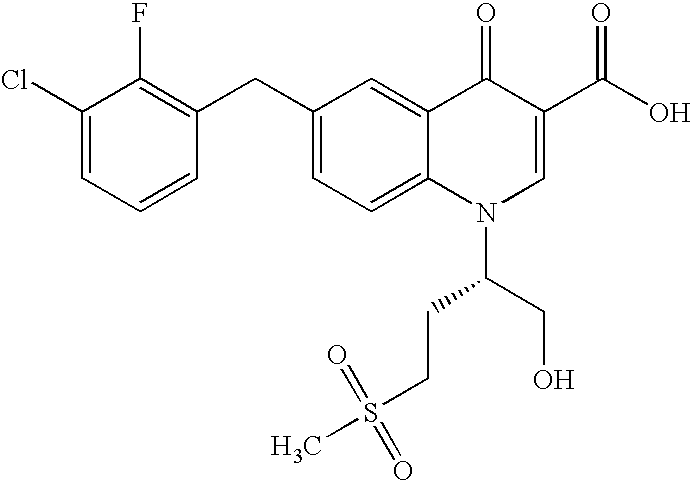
C1(Cl)=CC=CC(CC2=CC=C3C(=C2)C(=O)C(C(O)=O)=CN3C(CO)CCS(C)(=O)=O)=C1F
